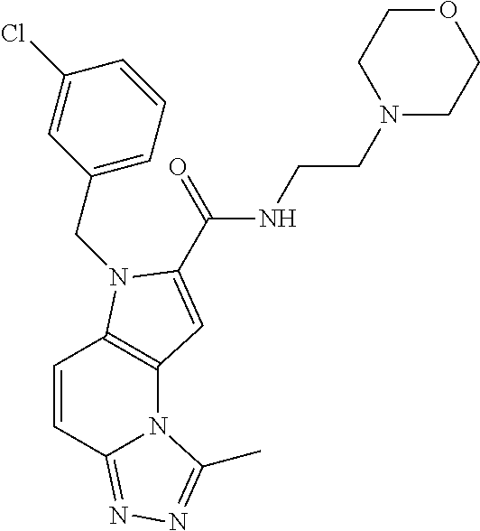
C12=C(N(CC3=CC=CC(Cl)=C3)C(C(NCCN3CCOCC3)=O)=C1)C=CC1=NN=C(C)N21
